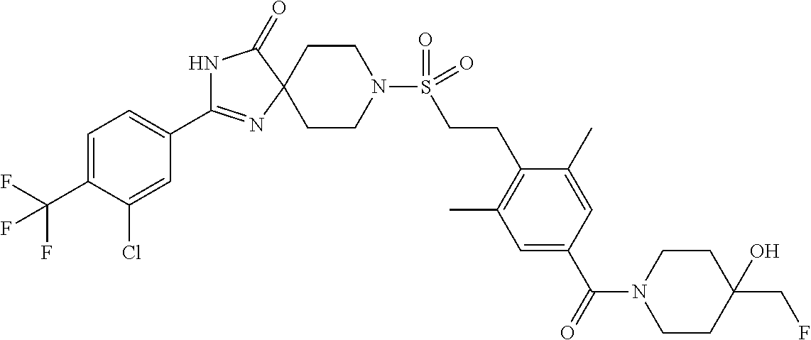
N1C(C2=CC=C(C(F)(F)F)C(Cl)=C2)=NC2(C1=O)CCN(S(CCC1=C(C)C=C(C(=O)N3CCC(O)(CF)CC3)C=C1C)(=O)=O)CC2
